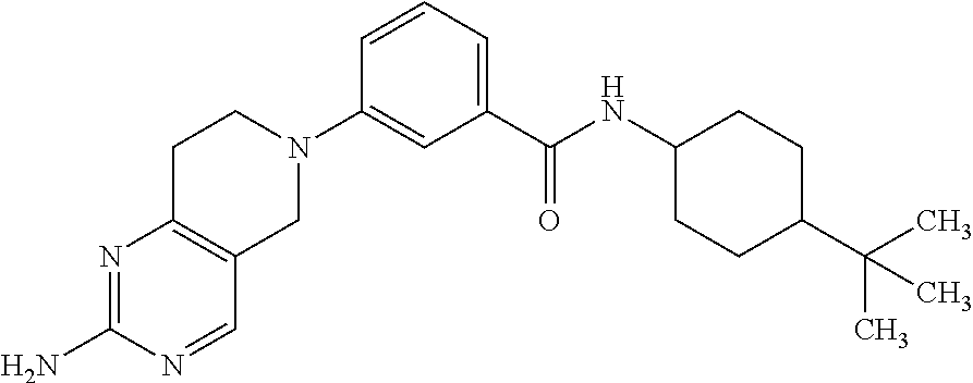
N1=C(N)N=CC2=C1CCN(C1=CC(C(NC3CCC(C(C)(C)C)CC3)=O)=CC=C1)C2
